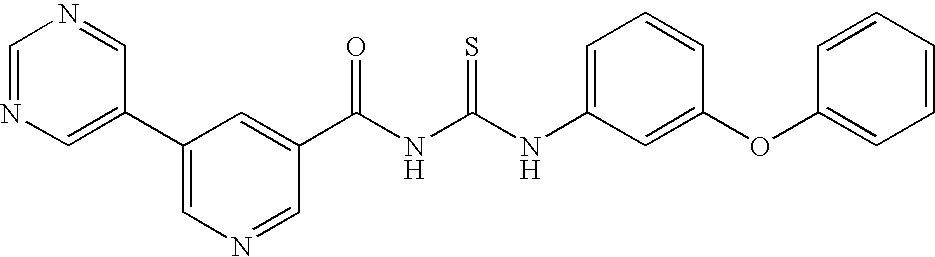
C(NC(NC1=CC=CC(OC2=CC=CC=C2)=C1)=S)(=O)C1=CC(C2=CN=CN=C2)=CN=C1
